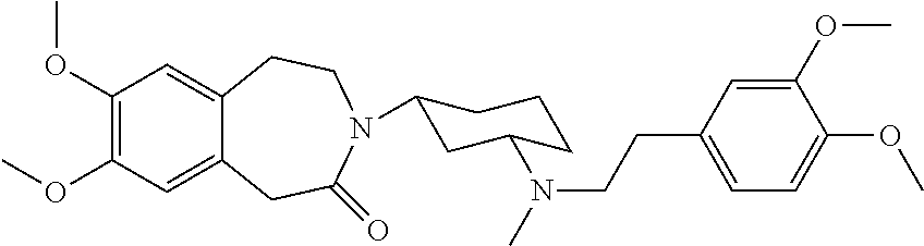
COC1=C(OC)C=C2C(=C1)CC(=O)N(C1CC(N(C)CCC3=CC=C(OC)C(OC)=C3)CCC1)CC2
